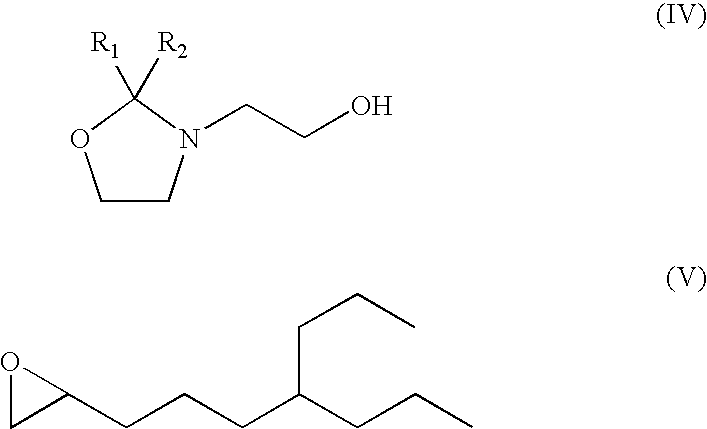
C1(CCCC(CCC)CCC)OC1.C1CN(CCO)C([R1])([R2])O1
